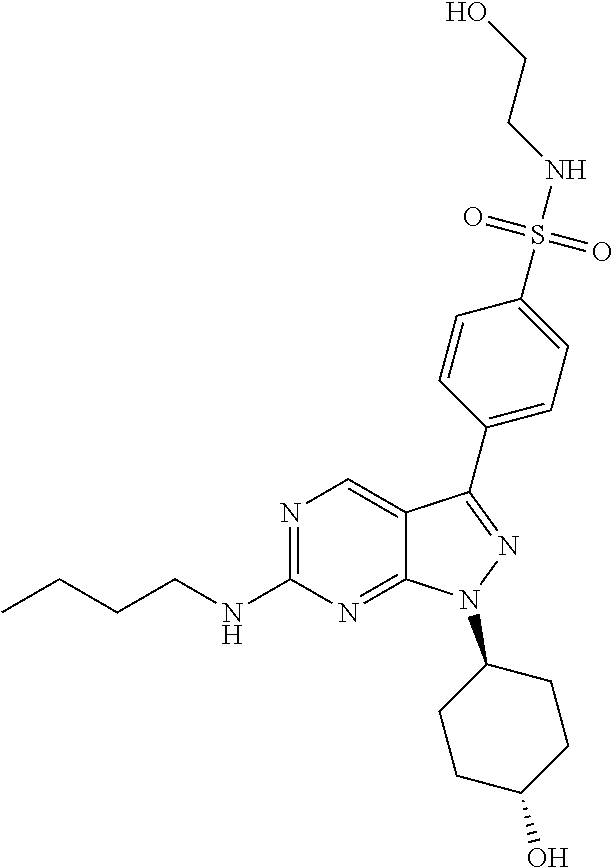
N1=C(NCCCC)N=C2C(=C1)C(C1=CC=C(S(NCCO)(=O)=O)C=C1)=NN2C1CCC(O)CC1
